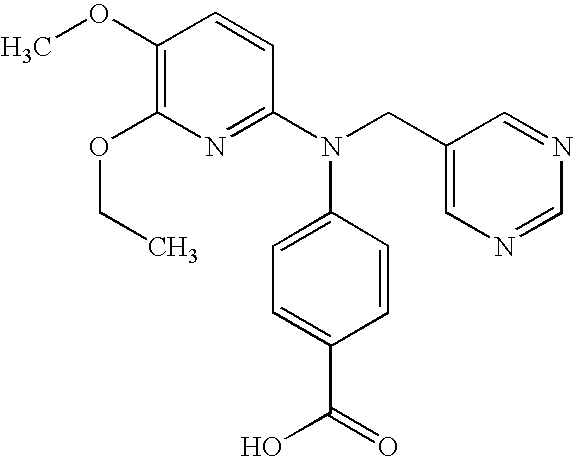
C1(OC)=C(OCC)N=C(N(CC2=CN=CN=C2)C2=CC=C(C(=O)O)C=C2)C=C1
